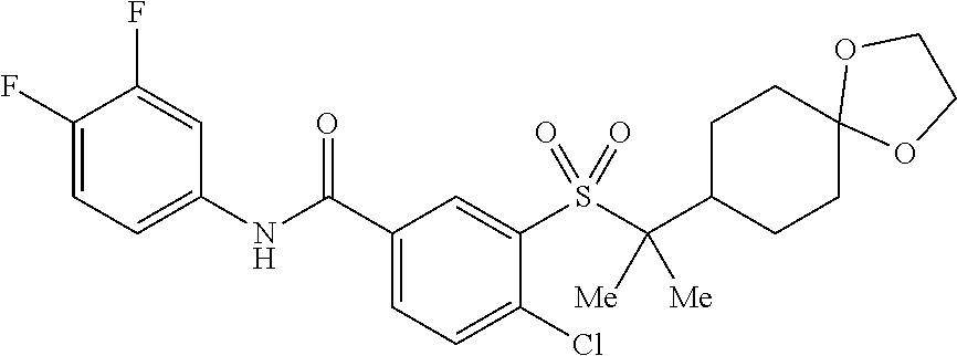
C1(F)=CC=C(NC(C2=CC=C(Cl)C(S(=O)(=O)C(C3CCC4(CC3)OCCO4)([Me])[Me])=C2)=O)C=C1F
